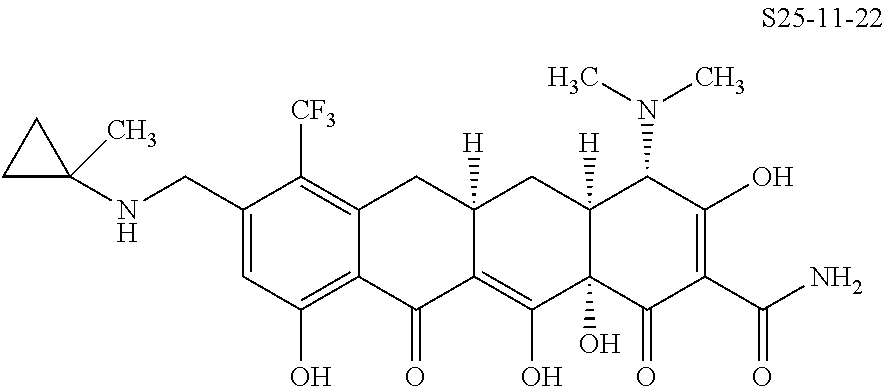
C1(CNC2(C)CC2)=CC(O)=C2C(=C1[CF3])CC1([H])C(=C(O)C3(O)C([H])(C1)C(N(C)C)C(O)=C(C(N)=O)C3=O)C2=O
